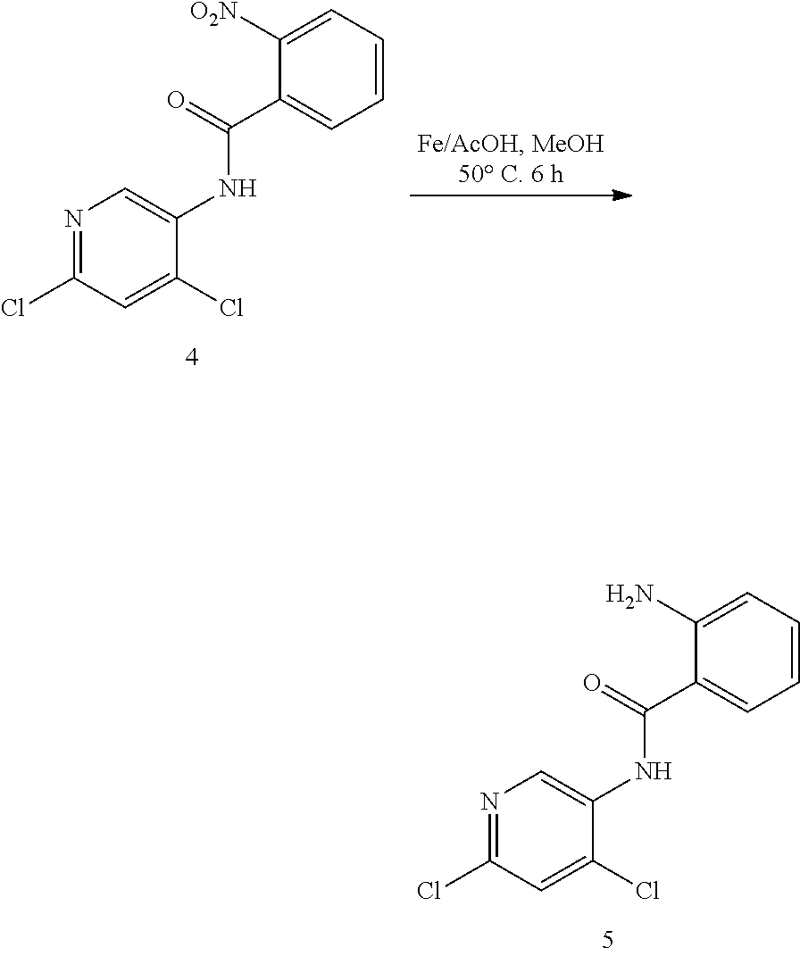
N1=C(Cl)C=C(Cl)C(NC(=O)C2=CC=CC=C2[O2N])=C1.N1=C(Cl)C=C(Cl)C(NC(=O)C2=CC=CC=C2N)=C1
